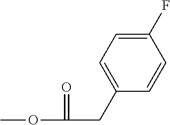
COC(=O)CC1=CC=C(F)C=C1
